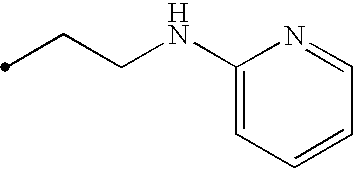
C1(NCCC)=CC=CC=N1
